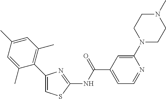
C1(C2=C(C)C=C(C)C=C2C)=CSC(NC(C2=CC=NC(N3CCN(C)CC3)=C2)=O)=N1
